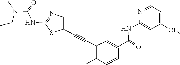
N1=CC=C([CF3])C=C1NC(C1=CC(C#CC2=CN=C(NC(N(CC)C)=O)S2)=C(C)C=C1)=O
